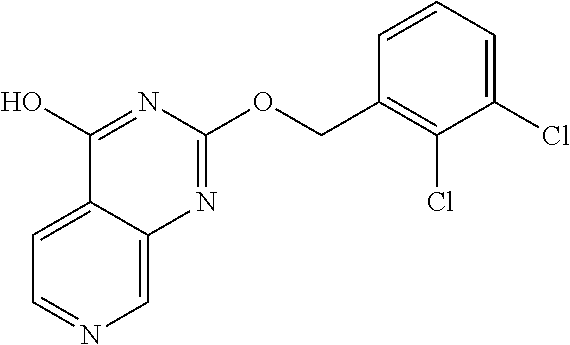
C1=C2C(=CN=C1)N=C(OCC1=C(Cl)C(Cl)=CC=C1)N=C2O
